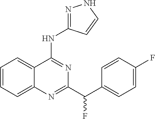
C1=CC=C2C(=C1)C(NC1=NNC=C1)=NC(C(C1=CC=C(F)C=C1)F)=N2
